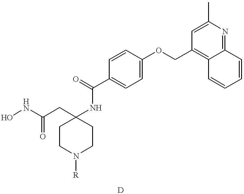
ONC(CC1(NC(C2=CC=C(OCC3=C4C(=NC(C)=C3)C=CC=C4)C=C2)=O)CCN([R])CC1)=O
